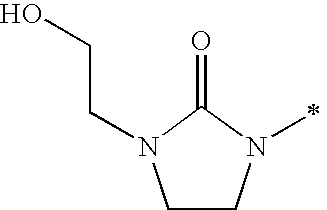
C1CN(C)C(=O)N1CCO
